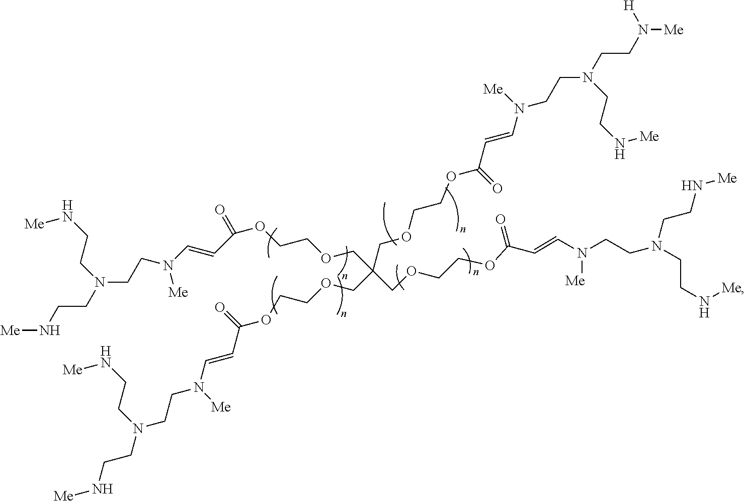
C(OCCOC(C=CN([Me])CCN(CCN([Me])[H])CCN[Me])=O)C(COCCOC(C=CN([Me])CCN(CCN[Me])CCN[Me])=O)(COCCOC(C=CN([Me])CCN(CCN[Me])CCN[Me])=O)COCCOC(C=CN([Me])CCN(CCN[Me])CCN[Me])=O
